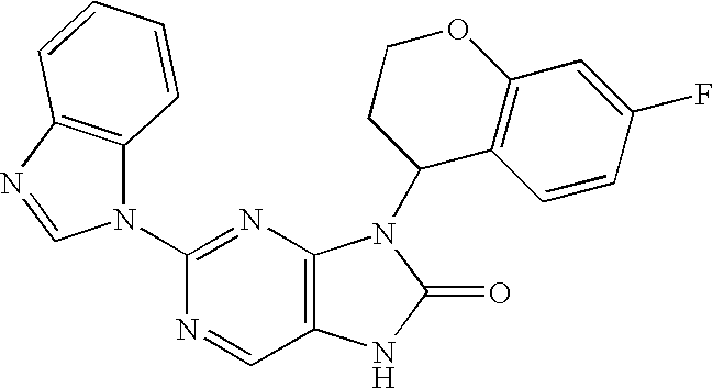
C12=C(N=C(N3C4=C(N=C3)C=CC=C4)N=C1)N(C1C3=C(OCC1)C=C(F)C=C3)C(=O)N2
